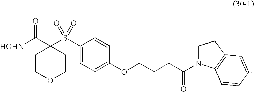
C1COCCC1(C([HOHN])=O)S(C1=CC=C(OCCCC(=O)N2CCC3=C2C=CC=C3)C=C1)(=O)=O
